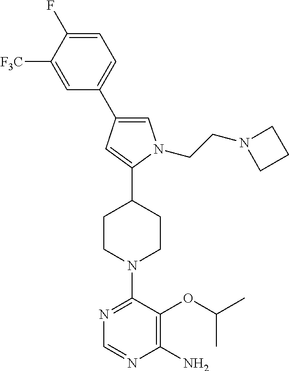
C1=C(C2=CC=C(F)C([F3C])=C2)C=C(C2CCN(C3=NC=NC(N)=C3OC(C)C)CC2)N1CCN1CCC1
